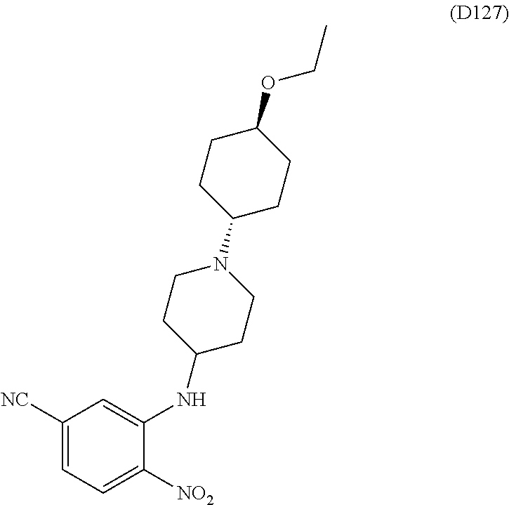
C1([NC])=CC=C([NO2])C(NC2CCN(C3CCC(OCC)CC3)CC2)=C1
